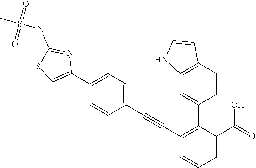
C1=C(C2=CSC(NS(=O)(=O)C)=N2)C=CC(C#CC2=C(C3=CC4=C(C=C3)C=CN4)C(C(=O)O)=CC=C2)=C1
